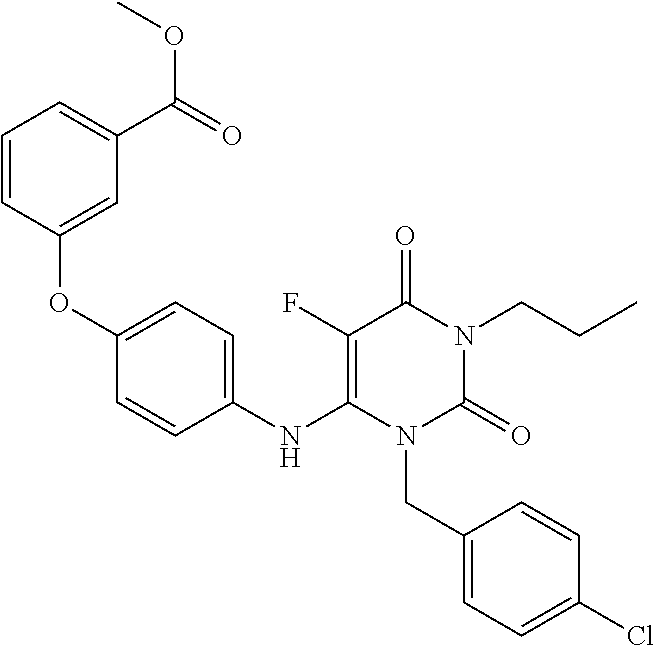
C1(OC2=CC(C(=O)OC)=CC=C2)=CC=C(NC2=C(F)C(=O)N(CCC)C(=O)N2CC2=CC=C(Cl)C=C2)C=C1
